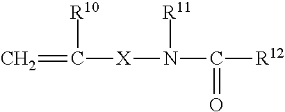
C=C([X]N(C([R12])=O)[R11])[R10]
